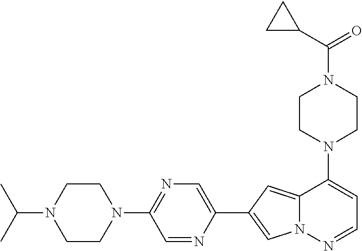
N1(C2=CC=NN3C2=CC(C2=CN=C(N4CCN(C(C)C)CC4)C=N2)=C3)CCN(C(=O)C2CC2)CC1
